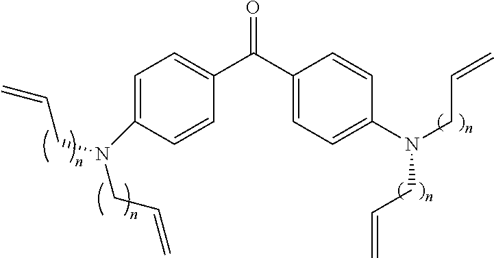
C1=C(N(CC=C)CC=C)C=CC(C(C2=CC=C(N(CC=C)CC=C)C=C2)=O)=C1
